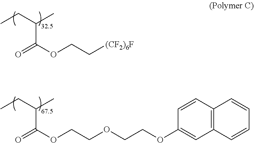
CCC(C)C(OCC[(CF2)6F])=O.CCC(C)C(OCCOCCOC1=CC2=C(C=C1)C=CC=C2)=O
